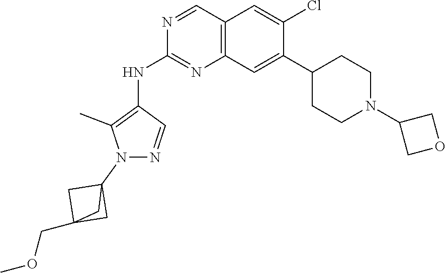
C1C2(COC)CC1(N1N=CC(NC3=NC4=C(C=N3)C=C(Cl)C(C3CCN(C5COC5)CC3)=C4)=C1C)C2
